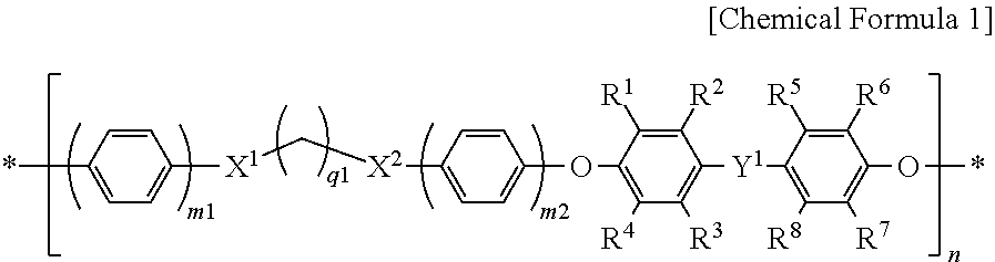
*C1=CC=C([X1]C[X2]C2=CC=C(OC3=C([R4])C([R3])=C([Y1]C4=C([R8])C([R7])=C(O*)C([R6])=C4[R5])C([R2])=C3[R1])C=C2)C=C1
